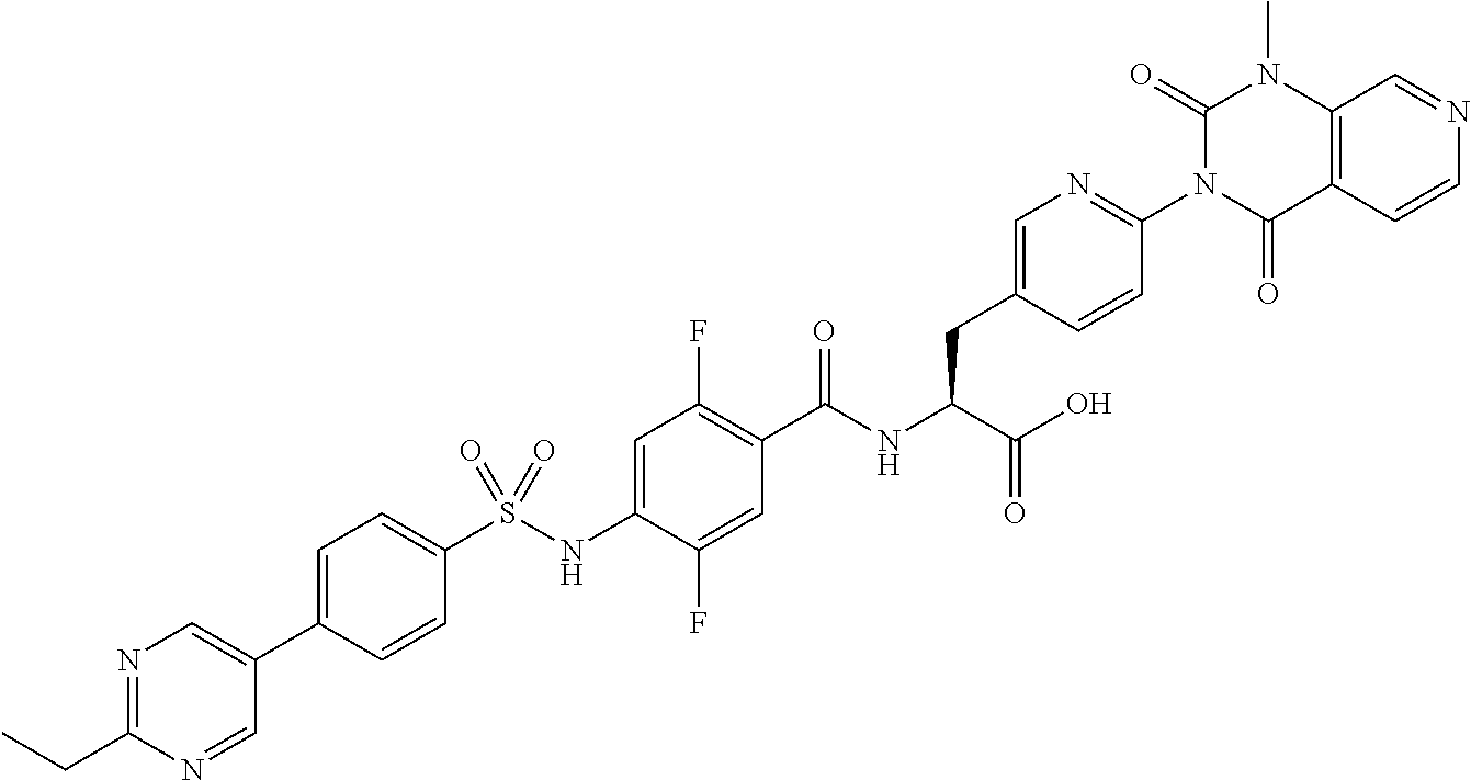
C1=C(C2=CN=C(CC)N=C2)C=CC(S(NC2=CC(F)=C(C(NC(C(O)=O)CC3=CN=C(N4C(=O)N(C)C5=C(C4=O)C=CN=C5)C=C3)=O)C=C2F)(=O)=O)=C1
